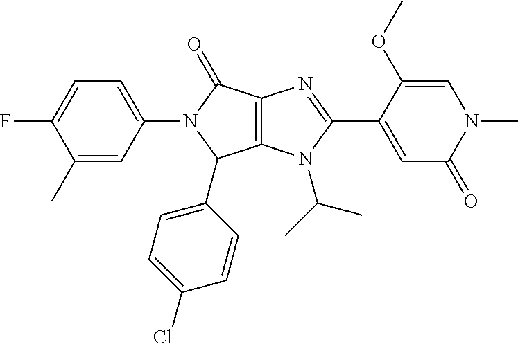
C1(C)=CC(N2C(C3=CC=C(Cl)C=C3)C3=C(C2=O)N=C(C2=CC(=O)N(C)C=C2OC)N3C(C)C)=CC=C1F
